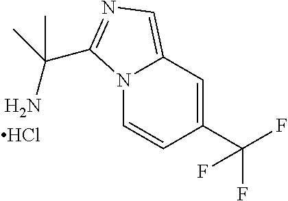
N12C=CC(C(F)(F)F)=CC1=CN=C2C(N)(C)C.Cl
